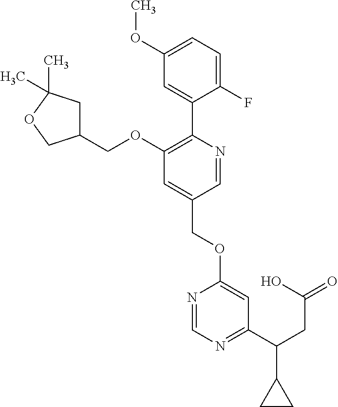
C1=C(F)C(C2=C(OCC3CC(C)(C)OC3)C=C(COC3=CC(C(CC(O)=O)C4CC4)=NC=N3)C=N2)=CC(OC)=C1
